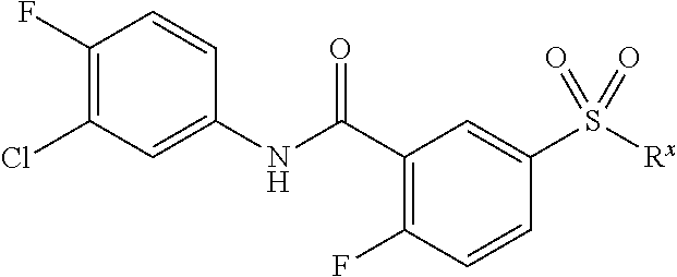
C1(F)=C(Cl)C=C(NC(C2=C(F)C=CC(S([Rx])(=O)=O)=C2)=O)C=C1
